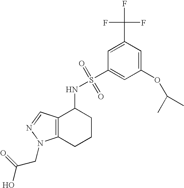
C12=C(C=NN1CC(O)=O)C(NS(=O)(=O)C1=CC(OC(C)C)=CC(C(F)(F)F)=C1)CCC2
